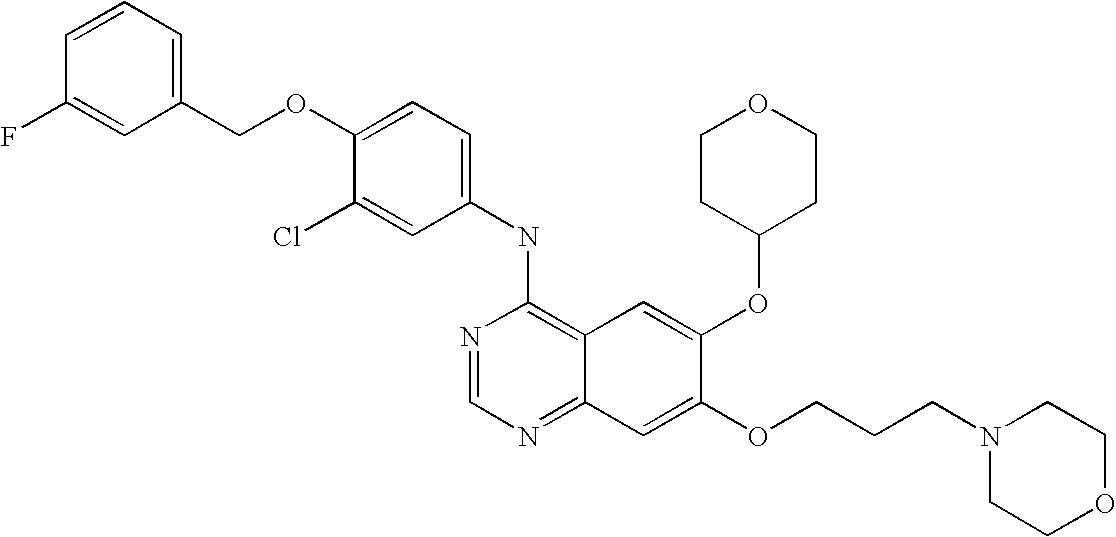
C1(NC2=C3C(=NC=N2)C=C(OCCCN2CCOCC2)C(OC2CCOCC2)=C3)=CC=C(OCC2=CC=CC(F)=C2)C(Cl)=C1
